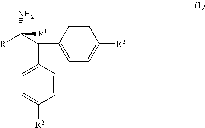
C1=CC(C(C2=CC=C([R2])C=C2)C([R])(N)[R1])=CC=C1[R2]
